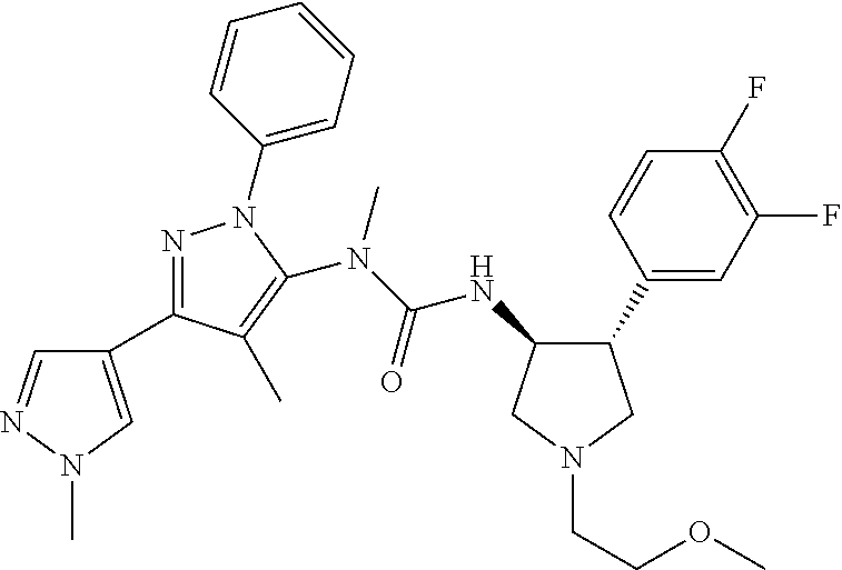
C1(C2=NN(C3=CC=CC=C3)C(N(C(=O)NC3C(C4=CC(F)=C(F)C=C4)CN(CCOC)C3)C)=C2C)=CN(C)N=C1
